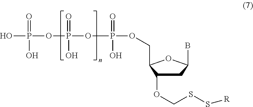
C1C(OCSS[R])C(COP(OP(OP(O)(=O)O)(=O)O)(=O)O)OC1B
